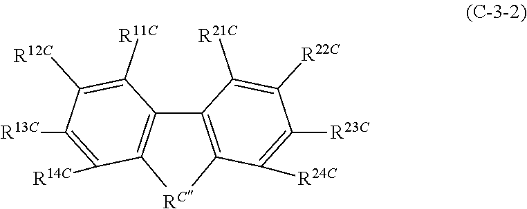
C12=C([RC]C3=C1C([R11C])=C([R12C])C([R13C])=C3[R14C])C([R24C])=C([R23C])C([R22C])=C2[R21C]
